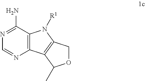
N1=C(N)C2=C(N=C1)C1=C(N2[R1])COC1C
